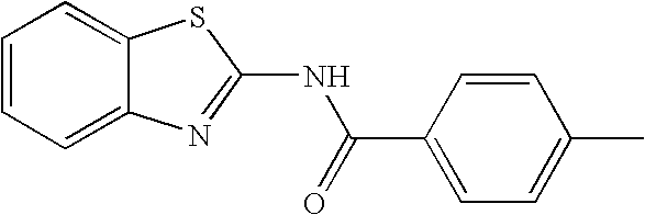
C1=CC=C2C(=C1)SC(NC(=O)C1=CC=C(C)C=C1)=N2
